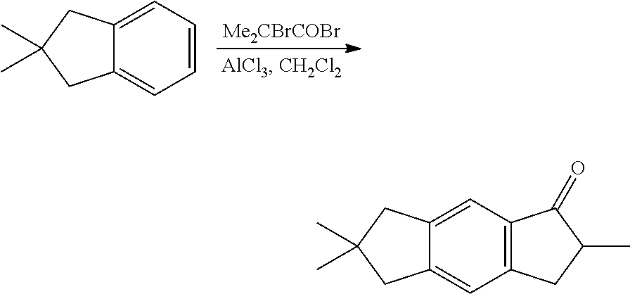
C1=CC=C2C(=C1)CC(C)(C)C2.[Me2CBrCOBr].C12=C(C=C3C(=C1)CC(C)(C)C3)C(=O)C(C)C2
